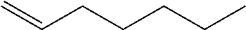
C(CCCCC)=C
